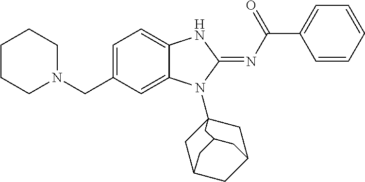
C1=C(CN2CCCCC2)C=C2C(=C1)NC(=NC(C1=CC=CC=C1)=O)N2C12CC3CC(C1)CC(C2)C3
